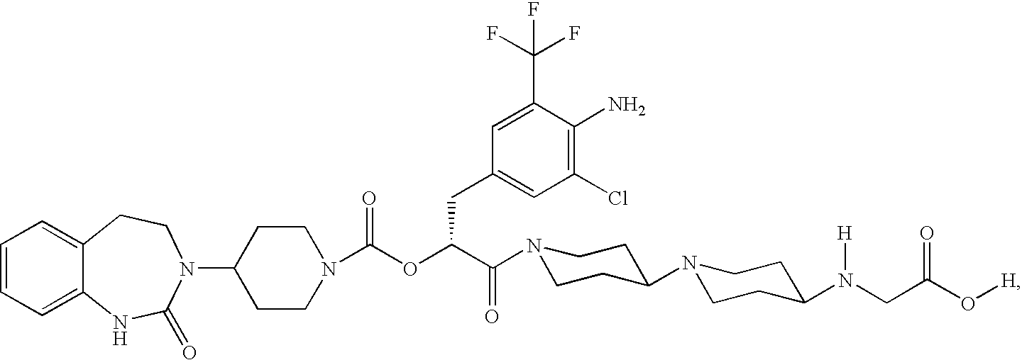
C1=CC=C2C(=C1)CCN(C1CCN(C(OC(C(=O)N3CCC(N4CCC(N(CC(O[H])=O)[H])CC4)CC3)CC3=CC(Cl)=C(N)C(C(F)(F)F)=C3)=O)CC1)C(=O)N2
